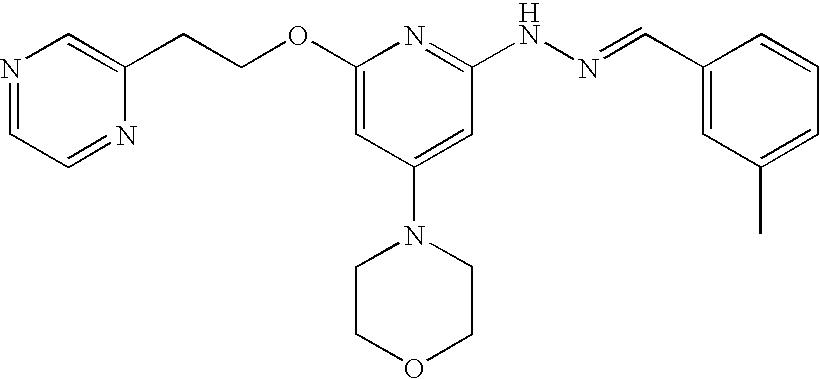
C1(CCOC2=CC(N3CCOCC3)=CC(NN=CC3=CC(C)=CC=C3)=N2)=CN=CC=N1
